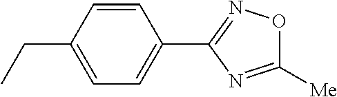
CCC1=CC=C(C2=NOC([Me])=N2)C=C1
